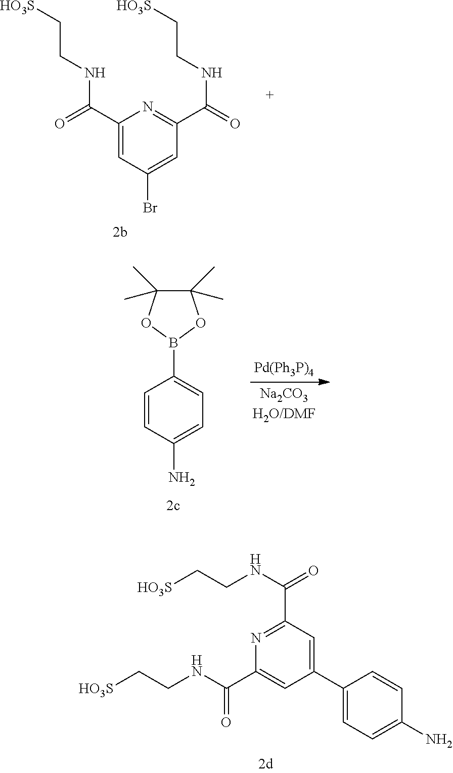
C1(C2=CC=C(N)C=C2)=CC(C(NCC[HO3S])=O)=NC(C(NCC[HO3S])=O)=C1.C1(C(=O)NCC[HO3S])=CC(Br)=CC(C(=O)NCC[HO3S])=N1.C1=CC(N)=CC=C1B1OC(C)(C)C(C)(C)O1
